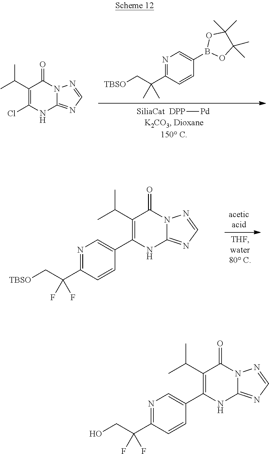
C1(C(C)C)=C(C2=CN=C(C(C[TBSO])(F)F)C=C2)NC2=NC=NN2C1=O.C1(C(C)C)=C(Cl)NC2=NC=NN2C1=O.N1=C(C(C[TBSO])(C)C)C=CC(B2OC(C)(C)C(C)(C)O2)=C1.[DPP][Pd].C1(C(C)C)=C(C2=CN=C(C(CO)(F)F)C=C2)NC2=NC=NN2C1=O
